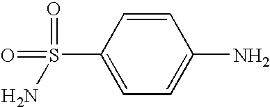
C1=CC(S(=O)(=O)N)=CC=C1N
